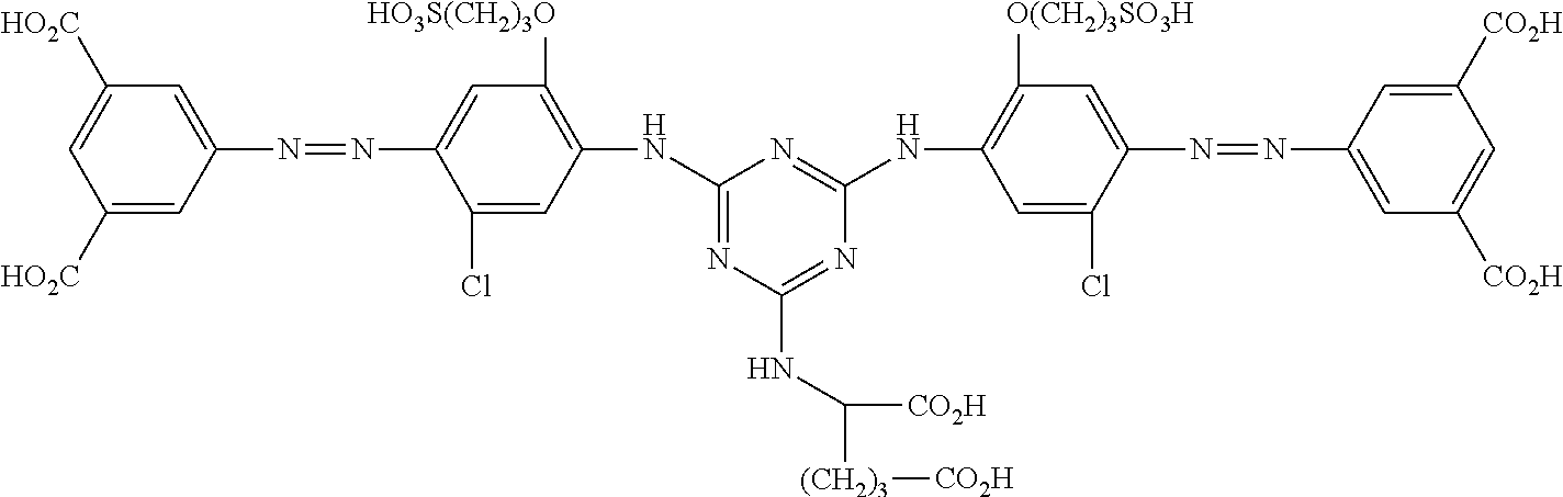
C1([HO2C])=CC(N=NC2=CC([HO3S(CH2)3O])=C(NC3=NC(NC([(CH2)3][CO2H])[CO2H])=NC(NC4=C([O(CH2)3SO3H])C=C(N=NC5=CC([CO2H])=CC([CO2H])=C5)C(Cl)=C4)=N3)C=C2Cl)=CC([HO2C])=C1
